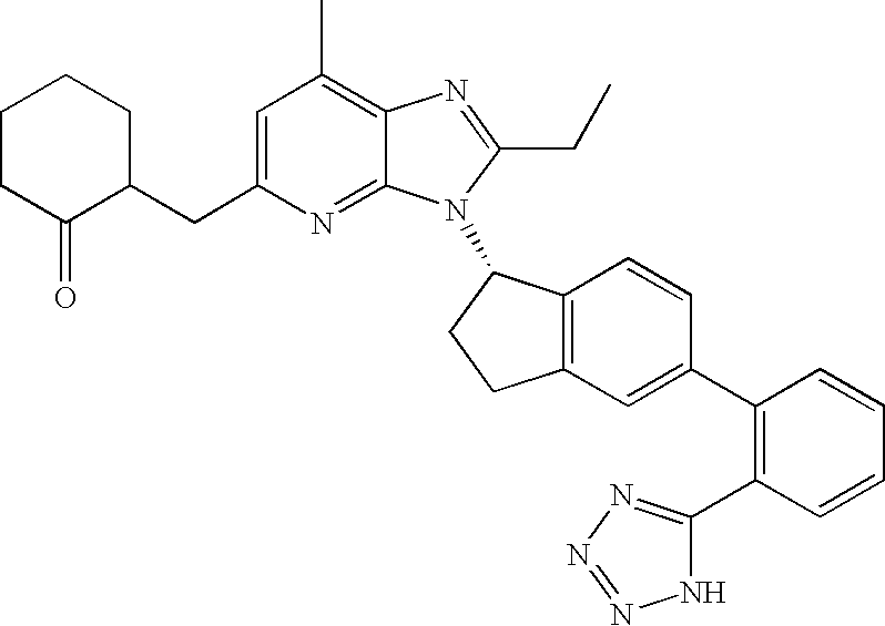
C1=C(CC2CCCCC2=O)N=C2C(=C1C)N=C(CC)N2C1C2=C(CC1)C=C(C1=C(C3=NN=NN3)C=CC=C1)C=C2
